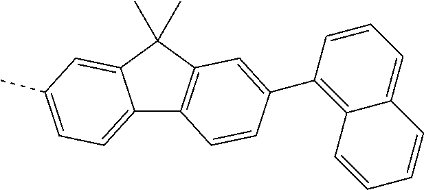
C12=CC=C(C)C=C1C(C)(C)C1=C2C=CC(C2=C3C(=CC=C2)C=CC=C3)=C1
